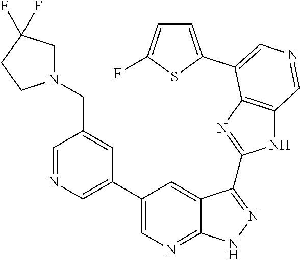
C1=NC=C(C2=CN=C3C(=C2)C(C2=NC4=C(N2)C=NC=C4C2=CC=C(F)S2)=NN3)C=C1CN1CC(F)(F)CC1
